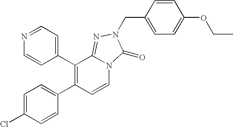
C1(C2=C(C3=CC=C(Cl)C=C3)C=CN3C2=NN(CC2=CC=C(OCC)C=C2)C3=O)=CC=NC=C1
